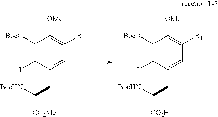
C1([BocO])=C(I)C(CC([BocHN])[CO2Me])=CC([R1])=C1[OMe].C1([BocO])=C(I)C(CC([BocHN])[CO2H])=CC([R1])=C1[OMe]
